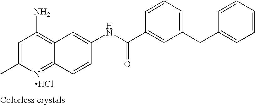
CC1=CC(N)=C2C(=N1)C=CC(NC(C1=CC(CC3=CC=CC=C3)=CC=C1)=O)=C2.Cl
